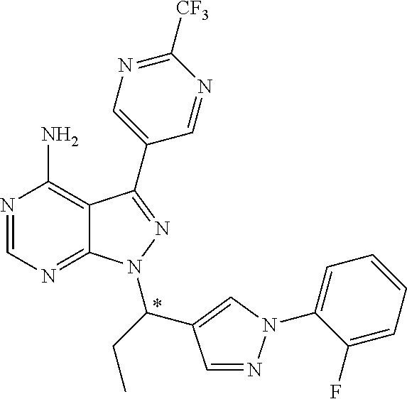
N1=CN=C2C(=C1N)C(C1=CN=C([CF3])N=C1)=NN2C(C1=CN(C2=CC=CC=C2F)N=C1)CC
